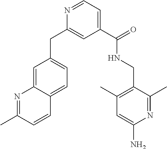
C1(C(NCC2=C(C)C=C(N)N=C2C)=O)=CC=NC(CC2=CC=C3C(=C2)N=C(C)C=C3)=C1
